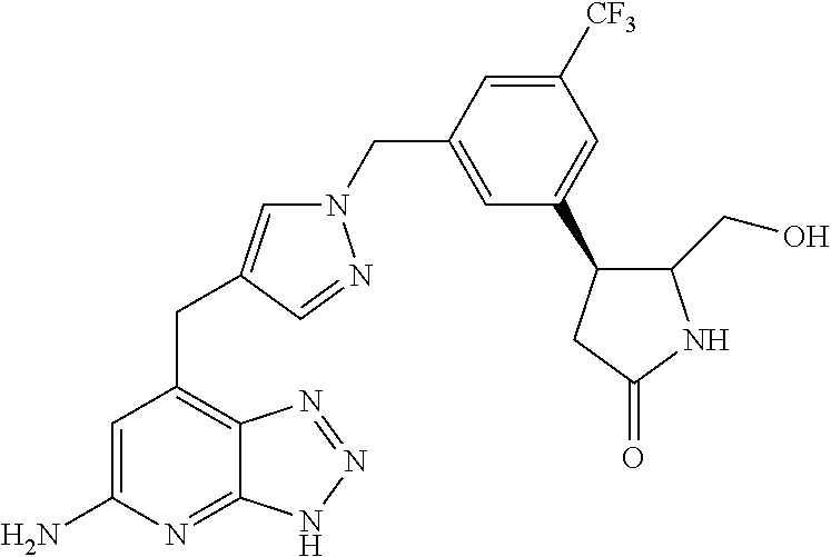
C1=C(N)N=C2C(=C1CC1=CN(CC3=CC(C4C(CO)NC(=O)C4)=CC([CF3])=C3)N=C1)N=NN2
